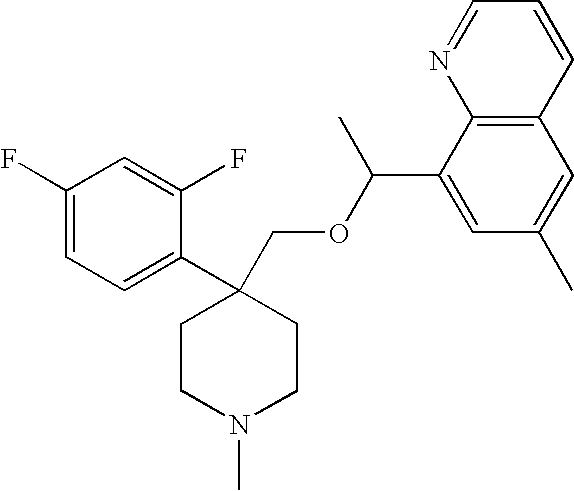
C1(F)=CC=C(C2(COC(C3=CC(C)=CC4=C3N=CC=C4)C)CCN(C)CC2)C(F)=C1
